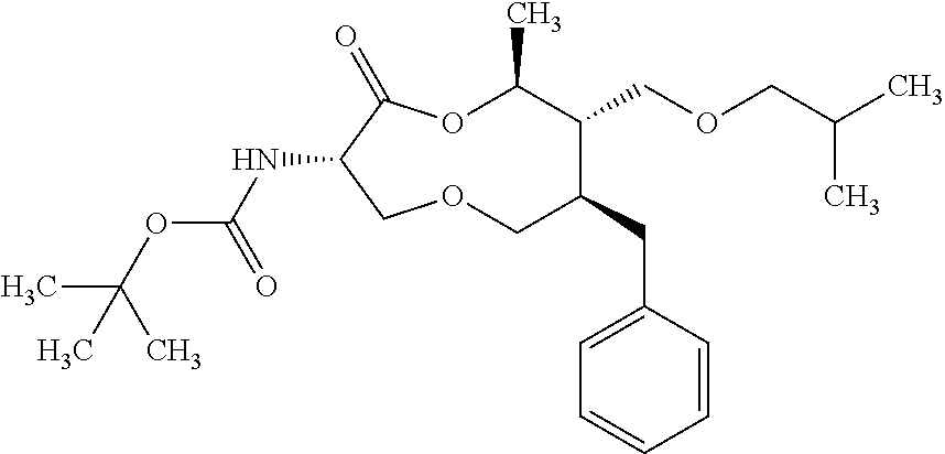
N(C1C(=O)OC(C)C(COCC(C)C)C(CC2=CC=CC=C2)COC1)C(OC(C)(C)C)=O
